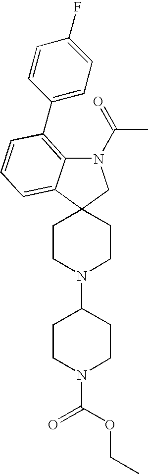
N1(C(=O)C)C2=C(C3=CC=C(F)C=C3)C=CC=C2C2(C1)CCN(C1CCN(C(OCC)=O)CC1)CC2
